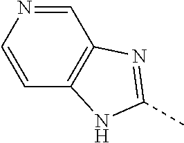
C1=NC=CC2=C1N=C(C)N2
